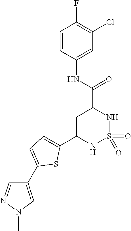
C1C(C2=CC=C(C3=CN(C)N=C3)S2)NS(=O)(=O)NC1C(NC1=CC(Cl)=C(F)C=C1)=O
